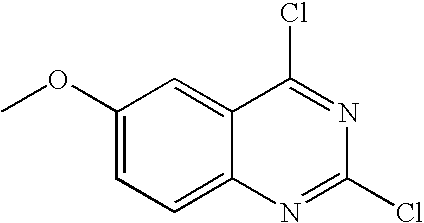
C1=C2C(=CC(OC)=C1)C(Cl)=NC(Cl)=N2
